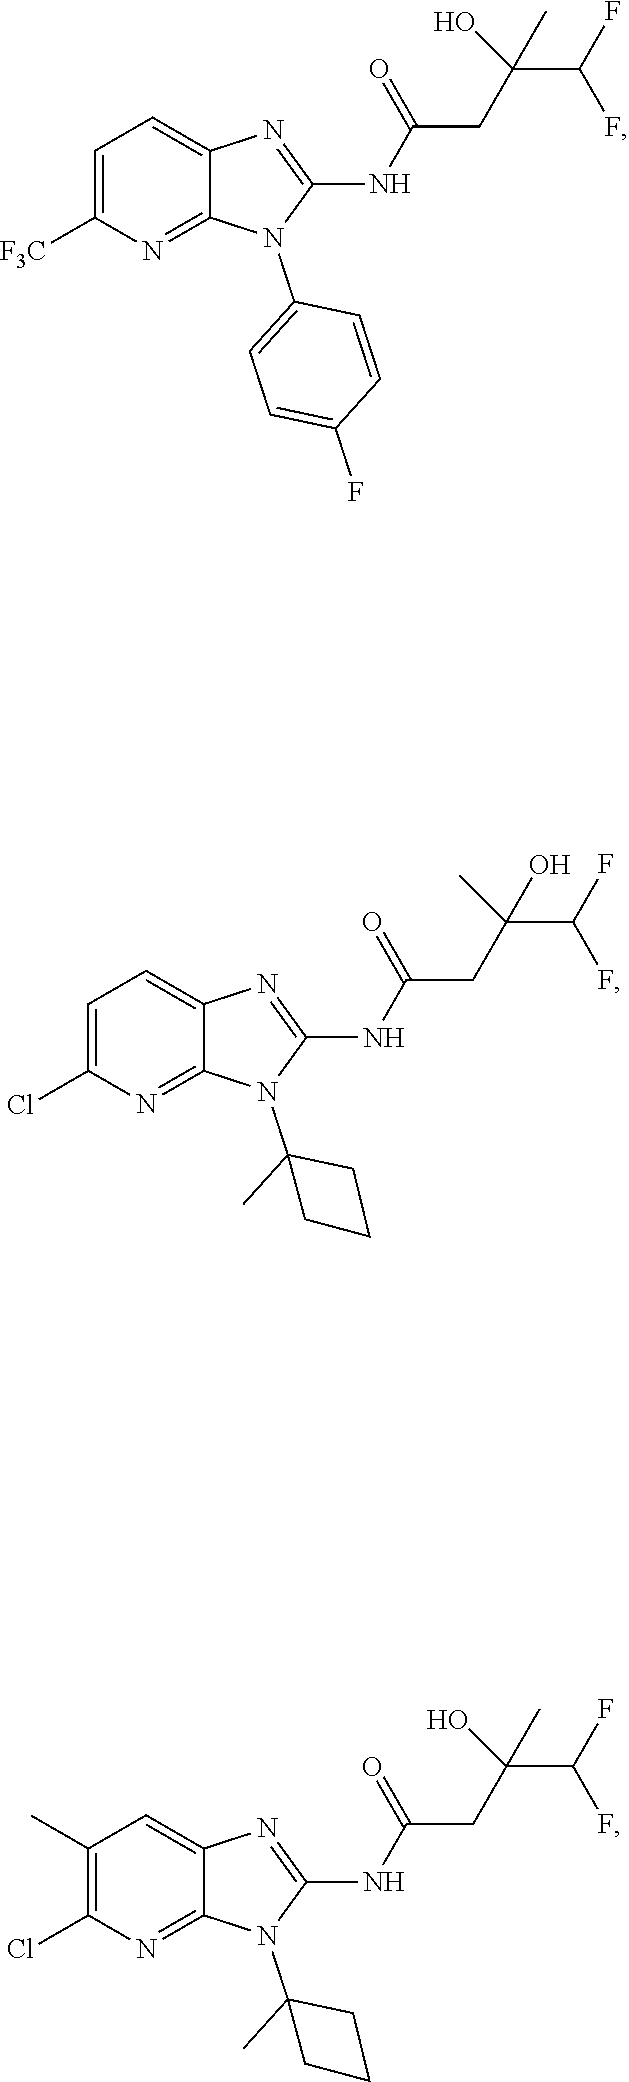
C1=C([F3C])N=C2C(=C1)N=C(NC(CC(C(F)F)(O)C)=O)N2C1=CC=C(F)C=C1.C1=C(Cl)N=C2C(=C1)N=C(NC(CC(C(F)F)(C)O)=O)N2C1(C)CCC1.C1(C)=C(Cl)N=C2C(=C1)N=C(NC(CC(C(F)F)(O)C)=O)N2C1(C)CCC1
